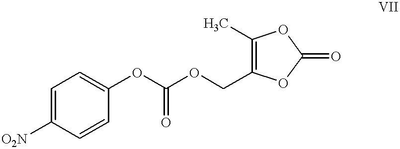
[O2N]C1=CC=C(OC(=O)OCC2=C(C)OC(=O)O2)C=C1
